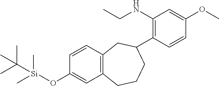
C12=C(CCCC(C3=C(NCC)C=C(OC)C=C3)C1)C=C(O[Si](C)(C)C(C)(C)C)C=C2
